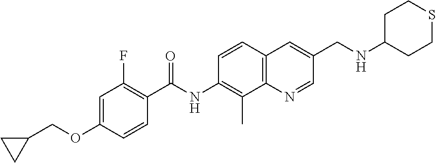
C1=C(OCC2CC2)C=CC(C(NC2=C(C)C3=C(C=C2)C=C(CNC2CCSCC2)C=N3)=O)=C1F
